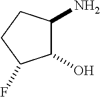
C1(N)C(O)C(F)CC1
